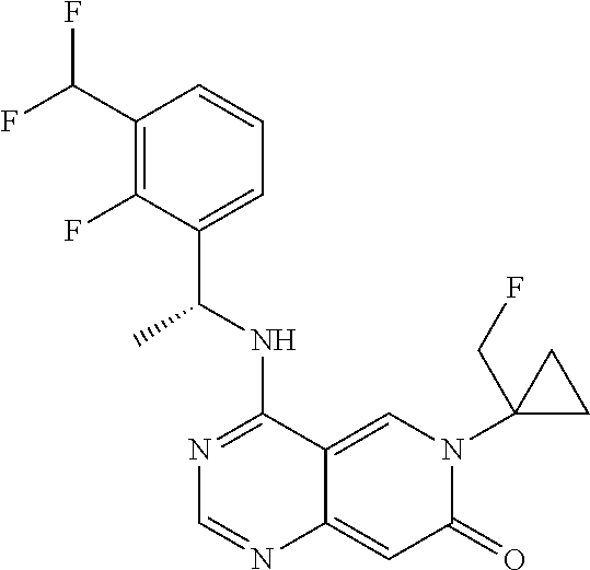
C1(C(F)F)=C(F)C(C(NC2=NC=NC3=CC(=O)N(C4(CF)CC4)C=C23)C)=CC=C1
